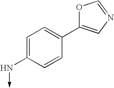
C1=C(N->C)C=CC(C2=CN=CO2)=C1
